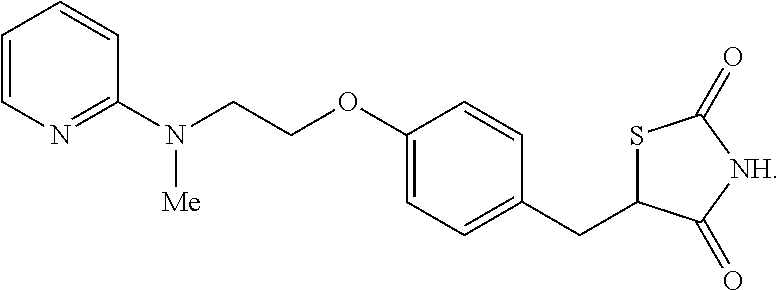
C1=CN=C(N(CCOC2=CC=C(CC3SC(=O)[NH]C3=O)C=C2)[Me])C=C1
